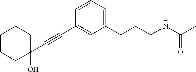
OC1(C#CC2=CC(CCCNC(C)=O)=CC=C2)CCCCC1
